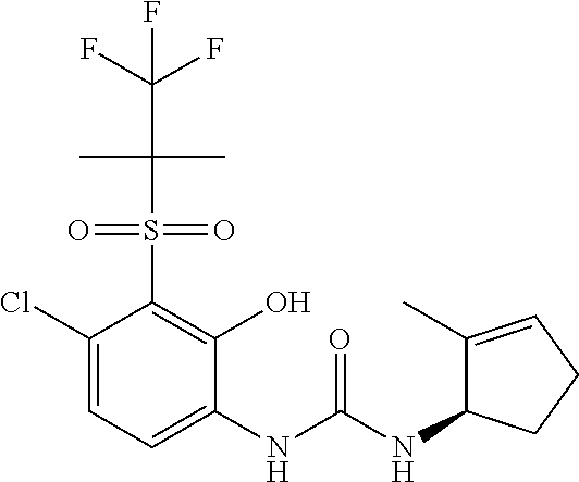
C1(Cl)=CC=C(NC(NC2C(C)=CCC2)=O)C(O)=C1S(=O)(=O)C(C)(C)C(F)(F)F
